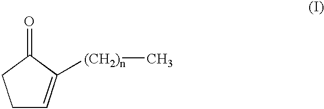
C1C=C([(CH2)n]C)C(=O)C1
